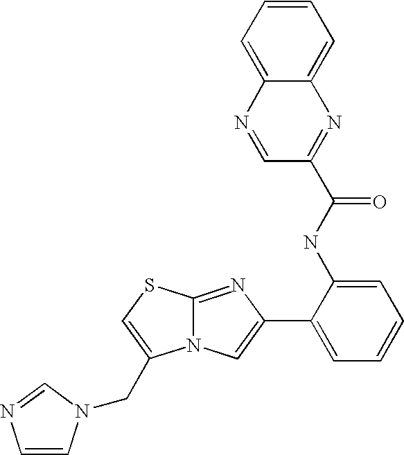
N12C(=NC(C3=CC=CC=C3NC(=O)C3=NC4=CC=CC=C4N=C3)=C1)SC=C2CN1C=CN=C1
